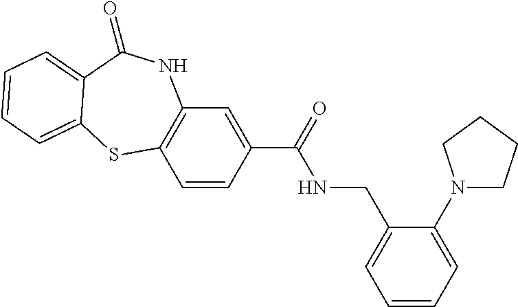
C1=CC(C(=O)NCC2=CC=CC=C2N2CCCC2)=CC2=C1SC1=CC=CC=C1C(=O)N2
